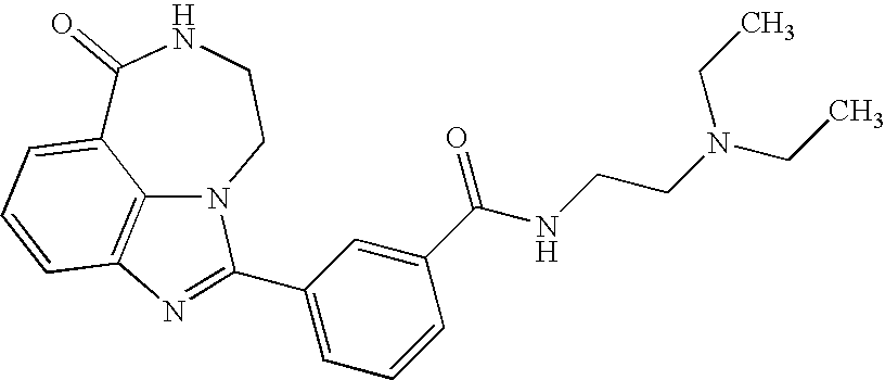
C1(=O)C2=CC=CC3=C2N(CCN1)C(C1=CC=CC(C(NCCN(CC)CC)=O)=C1)=N3
